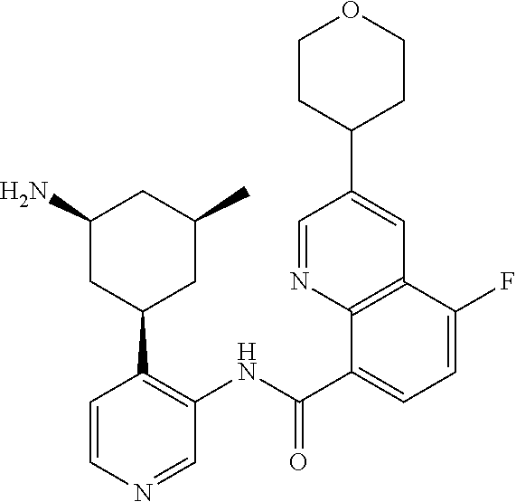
C1=CN=CC(NC(C2=CC=C(F)C3=C2N=CC(C2CCOCC2)=C3)=O)=C1C1CC(C)CC(N)C1
